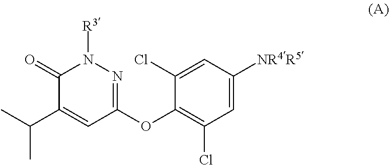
C1(=O)C(C(C)C)=CC(OC2=C(Cl)C=C([NR4R5])C=C2Cl)=NN1[R3]
